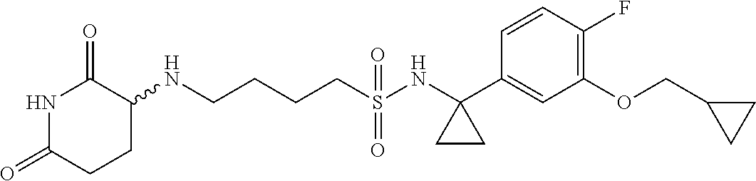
C(CCCS(=O)(=O)NC1(C2=CC(OCC3CC3)=C(F)C=C2)CC1)NC1C(=O)NC(=O)CC1
